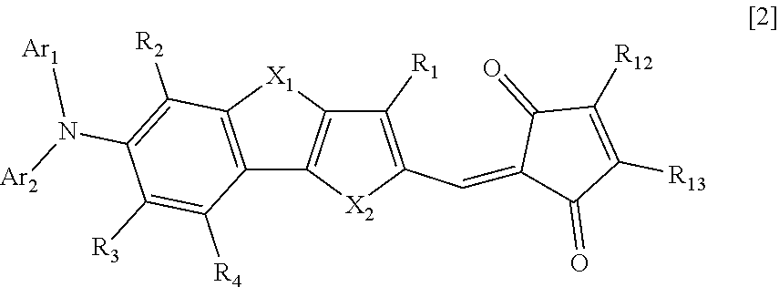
C12=C([X2]C(C=C3C(=O)C([R13])=C([R12])C3=O)=C1[R1])C1=C([X1]2)C([R2])=C(N([Ar1])[Ar2])C([R3])=C1[R4]
